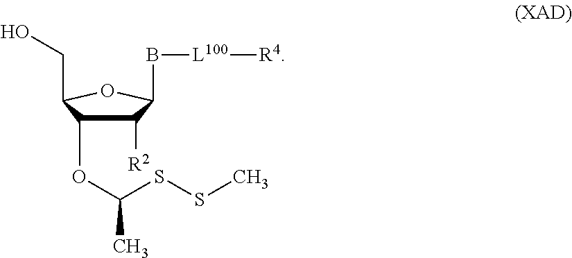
C1([R2])C(OC(SSC)C)C(CO)OC1B[L100][R4]
